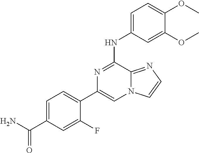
C1=C(NC2=NC(C3=CC=C(C(N)=O)C=C3F)=CN3C2=NC=C3)C=C(OC)C(OC)=C1
